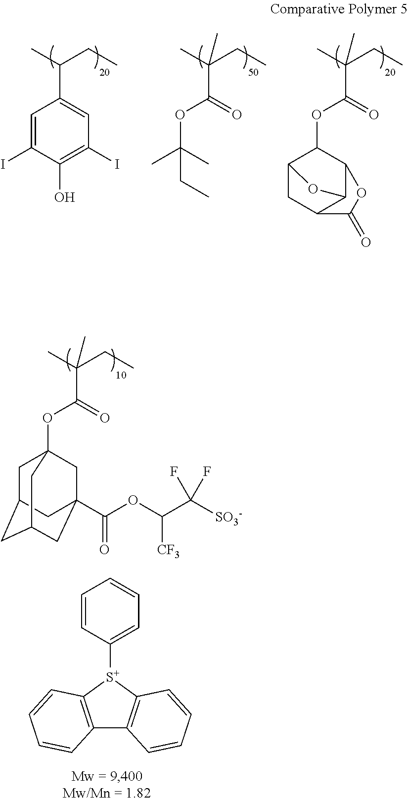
CC(CC)C1=CC(I)=C(O)C(I)=C1.CC(CC)(C(=O)OC(C)(C)CC)C.CC(CC)(C(=O)OC1C2CC3C(C1OC3=O)O2)C.CC(CC)(C(=O)OC12CC3CC(CC(C(OC(C([SO3-])(F)F)[CF3])=O)(C1)C3)C2)C.C12=C([S+](C3=CC=CC=C3)C3=C1C=CC=C3)C=CC=C2
